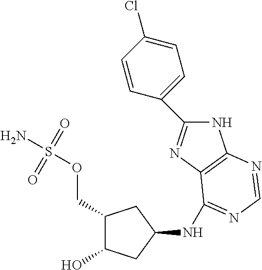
C1(O)CC(NC2=NC=NC3=C2N=C(C2=CC=C(Cl)C=C2)N3)CC1COS(N)(=O)=O
